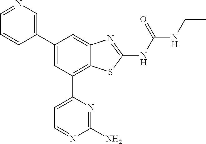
C1(C2=CN=CC=C2)=CC(C2=CC=NC(N)=N2)=C2C(=C1)N=C(NC(NCC)=O)S2
